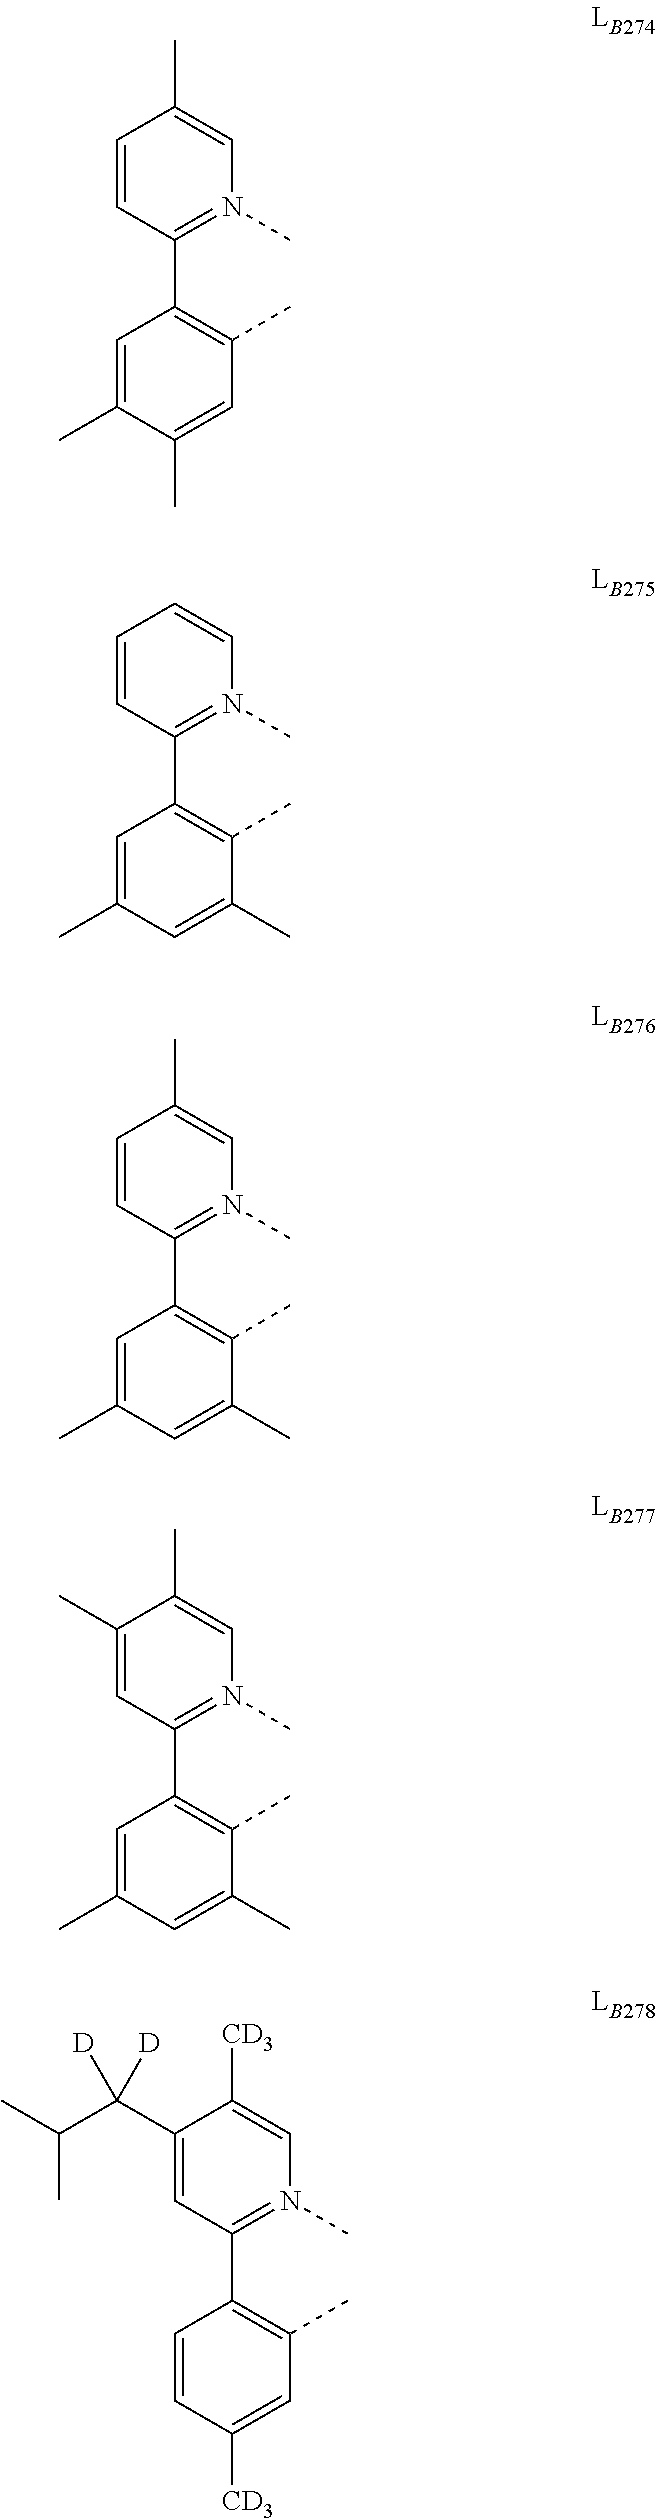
C1=C(C)C(C)=CC(C)=C1C1=N(C)C=C(C)C=C1.C1=C(C)C=C(C)C(C)=C1C1=N(C)C=CC=C1.C1=C(C)C=C(C)C(C)=C1C1=N(C)C=C(C)C=C1.C1=C(C)C=C(C)C(C)=C1C1=N(C)C=C(C)C(C)=C1.C1=CC([CD3])=CC(C)=C1C1=N(C)C=C([CD3])C(C(C(C)C)([D])[D])=C1
